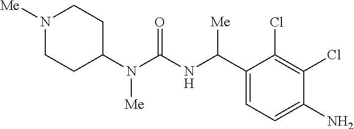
N1([Me])CCC(N(C(NC(C2=CC=C(N)C(Cl)=C2Cl)[Me])=O)[Me])CC1
